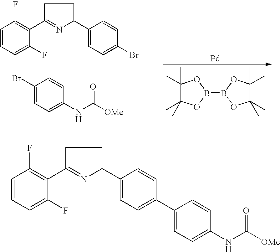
C1(C)(C)C(C)(C)OB(B2OC(C)(C)C(C)(C)O2)O1.[Pd].C1=CC=C(F)C(C2=NC(C3=CC=C(Br)C=C3)CC2)=C1F.BrC1=CC=C(NC([OMe])=O)C=C1.C1=CC=C(F)C(C2=NC(C3=CC=C(C4=CC=C(NC([OMe])=O)C=C4)C=C3)CC2)=C1F
